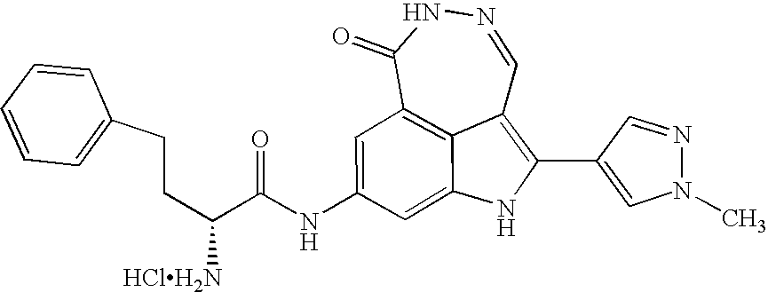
C1(=O)C2=C3C(=C(C4=CN(C)N=C4)NC3=CC(NC(=O)C([HClH2N])CCC3=CC=CC=C3)=C2)C=NN1
